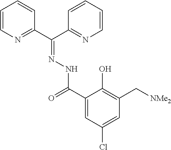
C1=CN=C(C(C2=NC=CC=C2)=NNC(=O)C2=CC(Cl)=CC(C[NMe2])=C2O)C=C1
